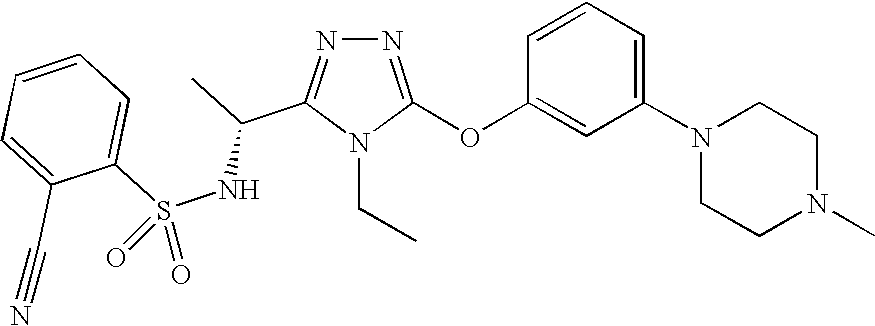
N1=C(OC2=CC(N3CCN(C)CC3)=CC=C2)N(CC)C(C(C)NS(C2=CC=CC=C2C#N)(=O)=O)=N1
